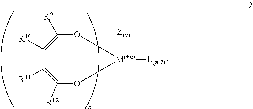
C1([R10])=C([R9])O[M(+n)]([L(n-2x)])([Z(y)])OC([R12])=C1[R11]
